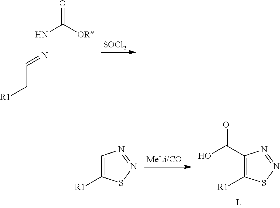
N(C([OR])=O)N=CC[R1].[SOCl2].C1=C([R1])SN=N1.C1(C(O)=O)=C([R1])SN=N1
